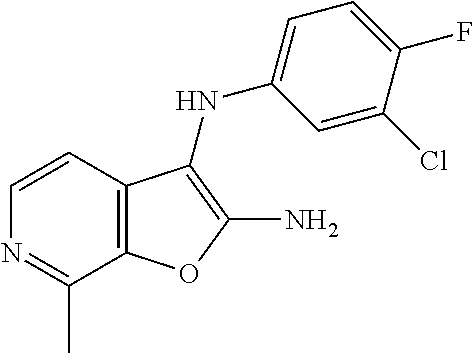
C12=C(C=CN=C1C)C(NC1=CC=C(F)C(Cl)=C1)=C(N)O2
